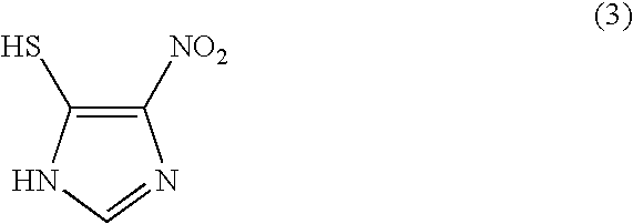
C1([NO2])=C(S)NC=N1
